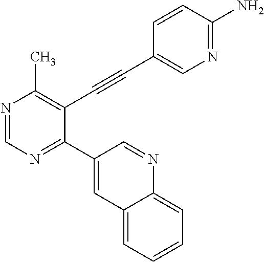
N1=CN=C(C2=CC3=CC=CC=C3N=C2)C(C#CC2=CN=C(N)C=C2)=C1C
